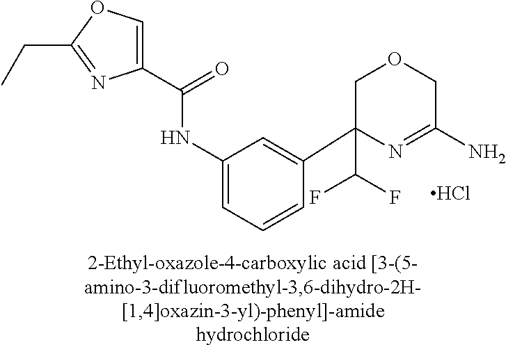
Cl.N(C1=CC=CC(C2(C(F)F)N=C(N)COC2)=C1)C(C1=COC(CC)=N1)=O
